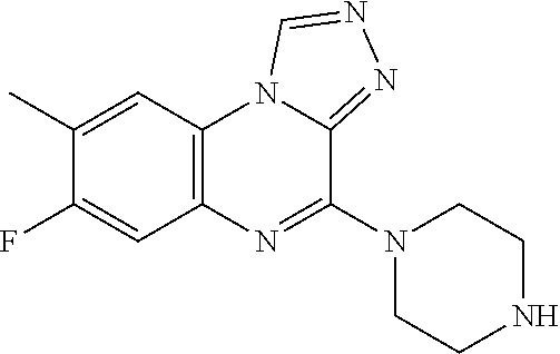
C1(C)=CC2=C(C=C1F)N=C(N1CCNCC1)C1=NN=CN21
